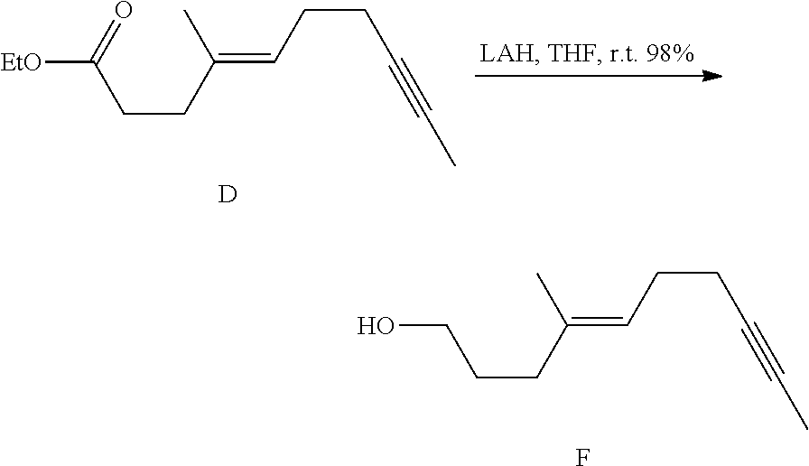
[EtO]C(=O)CCC(=CCCC#CC)C.[D].OCCCC(=CCCC#CC)C.F
